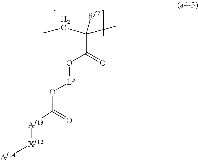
CCC(C)([Rf7])C(O[L5]OC(=O)[Af13][Xf12][Af14])=O
